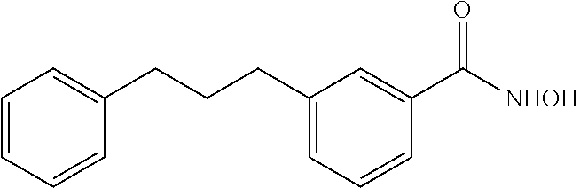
C1=CC=CC(CCCC2=CC=CC(C(=O)[NHOH])=C2)=C1
